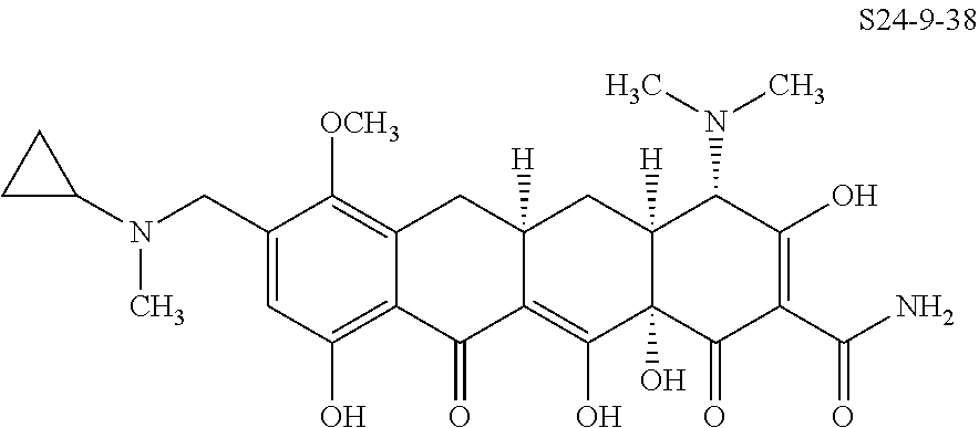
C1=C(CN(C2CC2)C)C([OCH3])=C2C(=C1O)C(=O)C1=C(O)C3(O)C([H])(CC1([H])C2)C(N(C)C)C(O)=C(C(N)=O)C3=O
